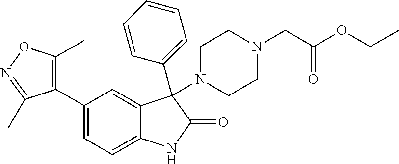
C1(C2=CC=C3C(=C2)C(C2=CC=CC=C2)(N2CCN(CC(OCC)=O)CC2)C(=O)N3)=C(C)ON=C1C
